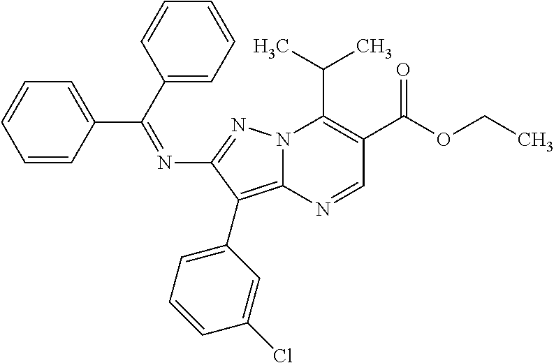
N12C(=C(C3=CC=CC(Cl)=C3)C(N=C(C3=CC=CC=C3)C3=CC=CC=C3)=N1)N=CC(C(=O)OCC)=C2C(C)C
